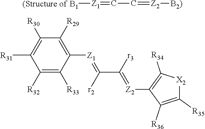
[(Structure of B1][Z1]=CC=[Z2][B2)].C1([R32])=C([R33])C([Z1]=C(C([r3])=[Z2]C2=C([R34])[X2]C([R35])=C2[R36])[r2])=C([R29])C([R30])=C1[R31]
